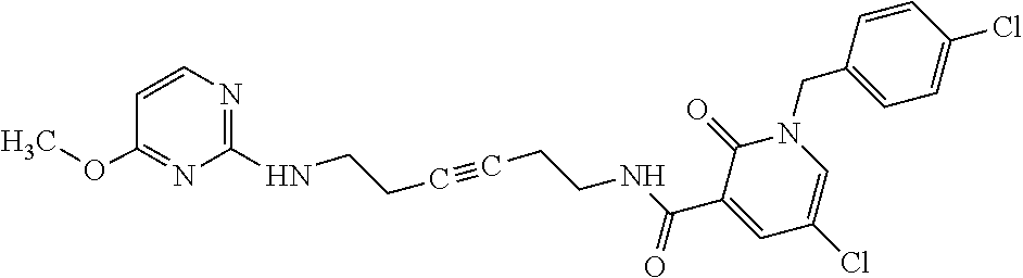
C1=CN=C(NCCC#CCCNC(C2=CC(Cl)=CN(CC3=CC=C(Cl)C=C3)C2=O)=O)N=C1OC
